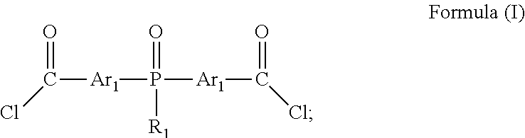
C([Ar1]P(=O)([Ar1]C(=O)Cl)[R1])(=O)Cl
